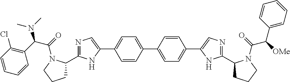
C1(C2=CC=C(C3=CN=C(C4CCCN4C(C(C4=CC=CC=C4)[OMe])=O)N3)C=C2)=CC=C(C2=CN=C(C3CCCN3C(C(C3=C(Cl)C=CC=C3)N(C)C)=O)N2)C=C1
